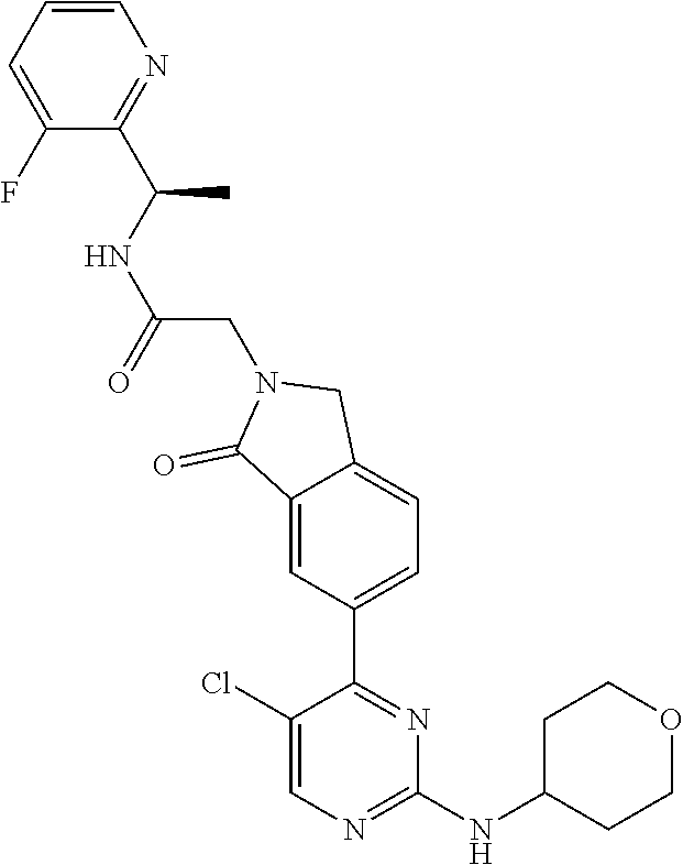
C1(Cl)=CN=C(NC2CCOCC2)N=C1C1=CC=C2C(=C1)C(=O)N(CC(NC(C1=NC=CC=C1F)C)=O)C2
